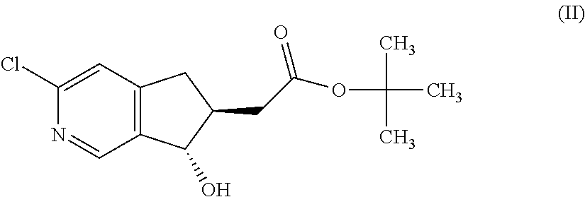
C12=C(C=C(Cl)N=C1)CC(CC(OC(C)(C)C)=O)C2O
